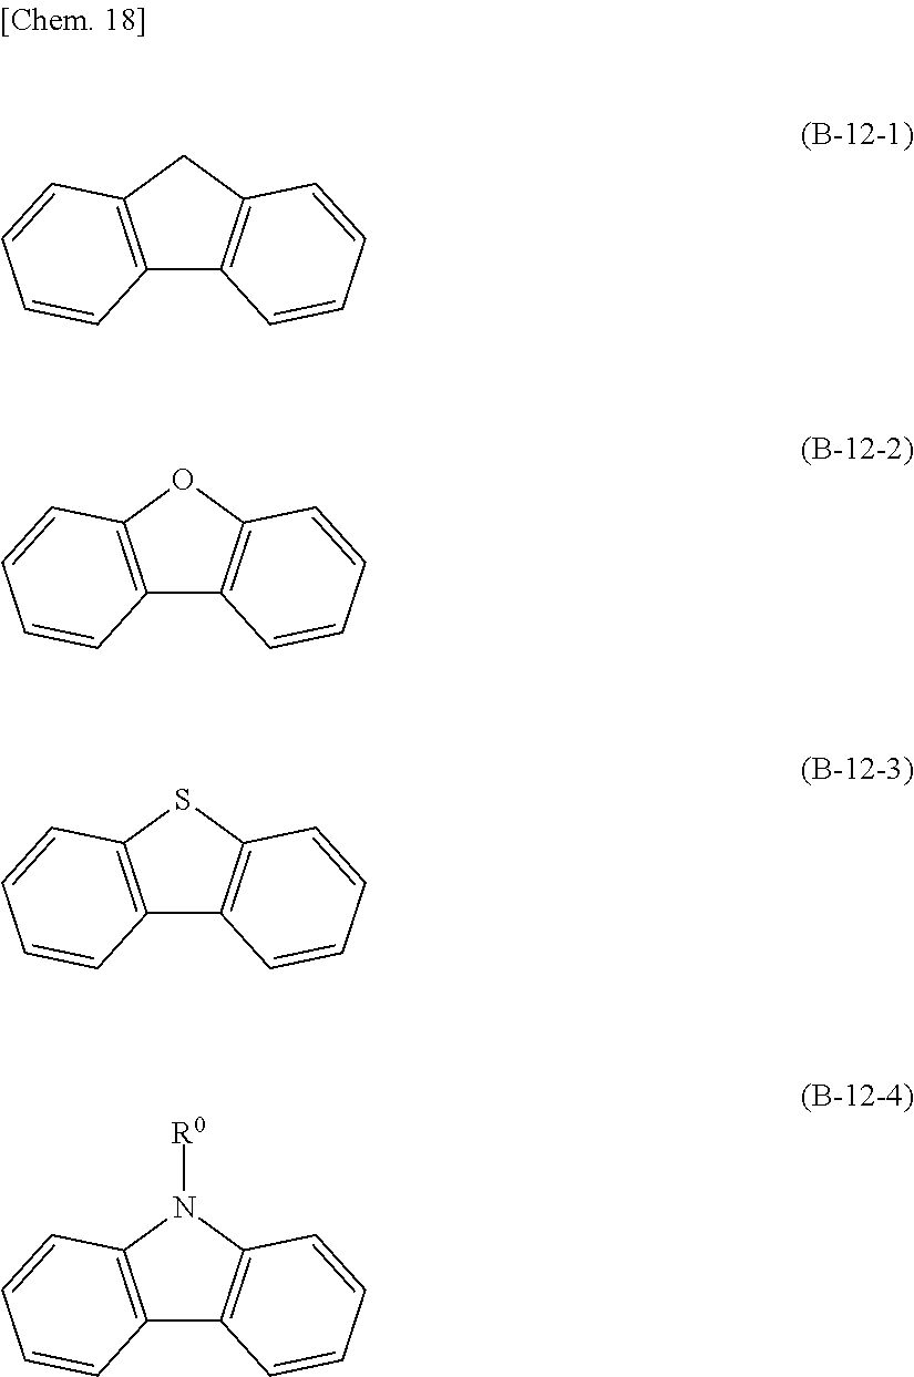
C12=C(CC3=C1C=CC=C3)C=CC=C2.C12=C(OC3=C1C=CC=C3)C=CC=C2.C12=C(SC3=C1C=CC=C3)C=CC=C2.C12=C(N([R0])C3=C1C=CC=C3)C=CC=C2
